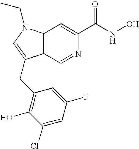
C12=C(N(CC)C=C1CC1=C(O)C(Cl)=CC(F)=C1)C=C(C(NO)=O)N=C2
